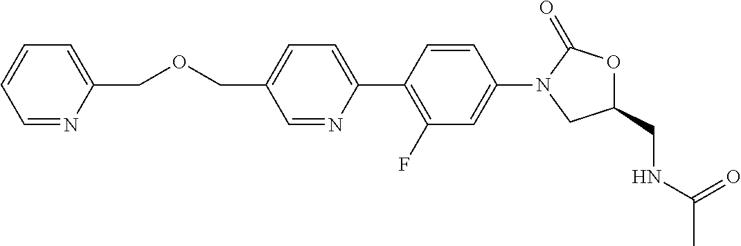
C1(CNC(C)=O)OC(=O)N(C2=CC(F)=C(C3=CC=C(COCC4=CC=CC=N4)C=N3)C=C2)C1
